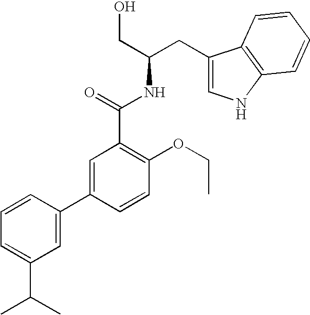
C1(CC(CO)NC(C2=C(OCC)C=CC(C3=CC(C(C)C)=CC=C3)=C2)=O)=CNC2=C1C=CC=C2
